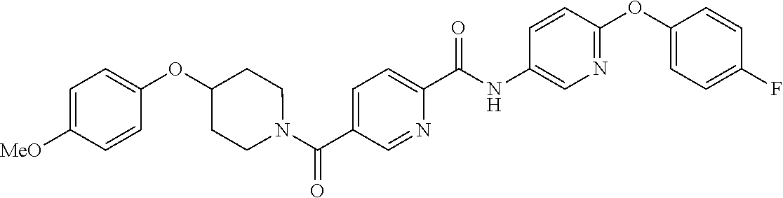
C1(OC2=NC=C(NC(C3=CC=C(C(N4CCC(OC5=CC=C([OMe])C=C5)CC4)=O)C=N3)=O)C=C2)=CC=C(F)C=C1
